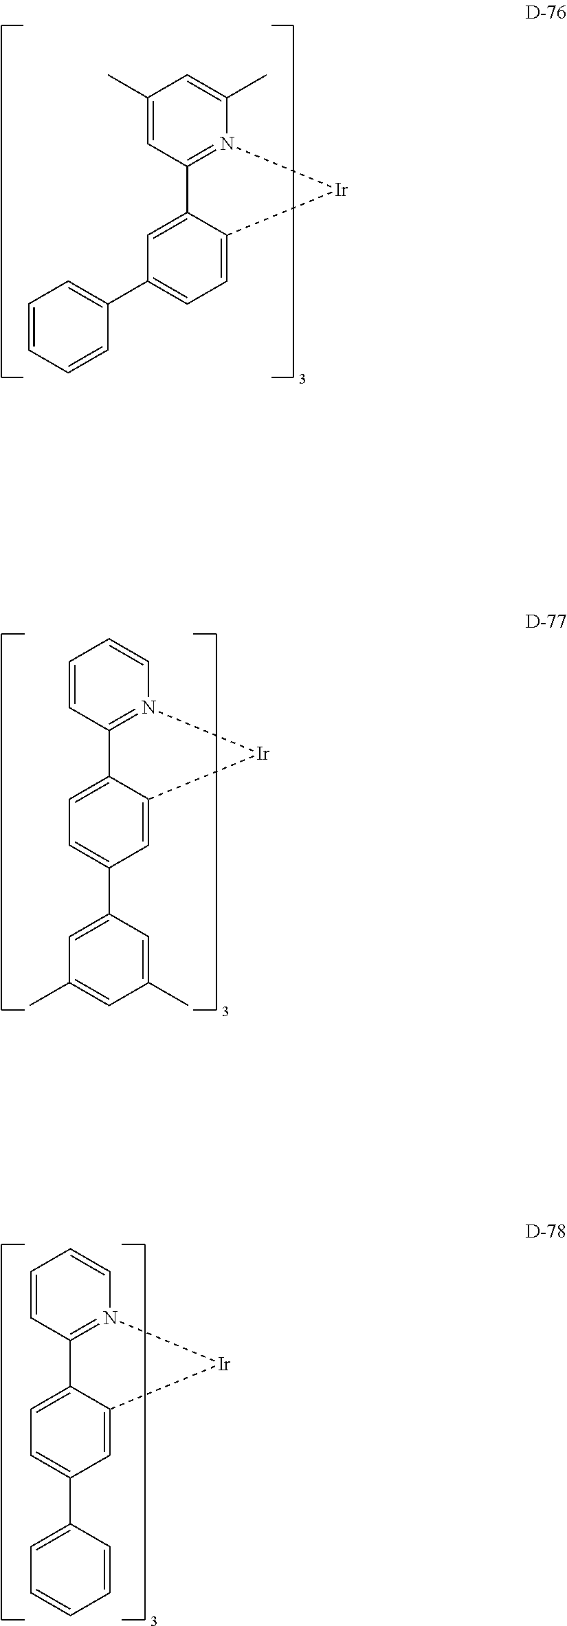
C1=C(C)N2=C(C=C1C)C1=CC(C3=CC=CC=C3)=CC=C1[Ir]2.C1=CN2=C(C=C1)C1=CC=C(C3=CC(C)=CC(C)=C3)C=C1[Ir]2.C1=CN2=C(C=C1)C1=CC=C(C3=CC=CC=C3)C=C1[Ir]2
